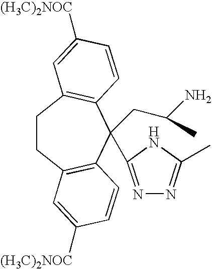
C1CC2=C(C=CC([(H3C)2NOC])=C2)C(CC(N)C)(C2=NN=C(C)N2)C2=C1C=C([(H3C)2NOC])C=C2
